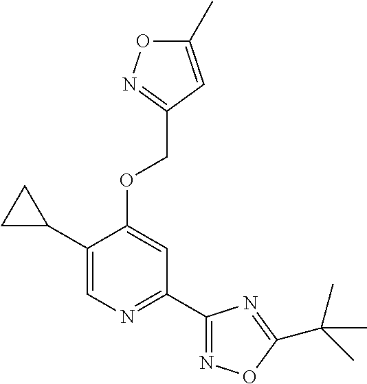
C1(C2CC2)=CN=C(C2=NOC(C(C)(C)C)=N2)C=C1OCC1=NOC(C)=C1
